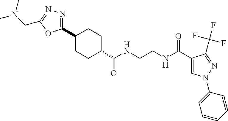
C1CC(C(NCCNC(C2=CN(C3=CC=CC=C3)N=C2C(F)(F)F)=O)=O)CCC1C1=NN=C(CN(C)C)O1
